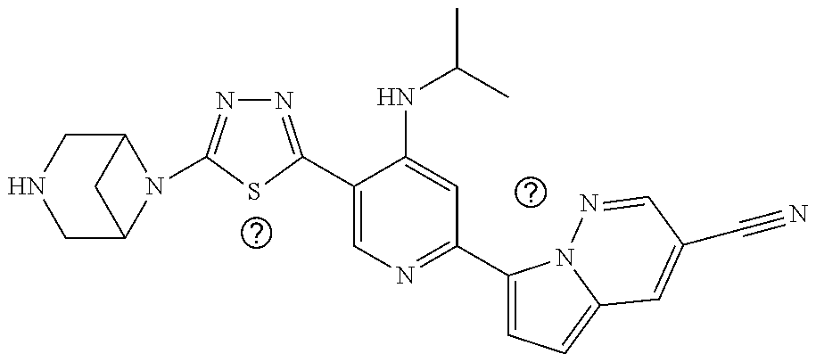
C1(C2=NN=C(N3C4CNCC3C4)S2)=CN=C(C2=CC=C3N2N=CC(C#N)=C3)C=C1NC(C)C
